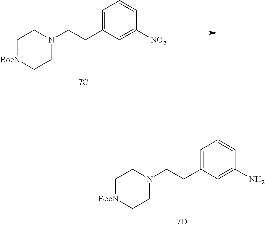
C1[BocN]CCN(CCC2=CC=CC(N)=C2)C1.C1[BocN]CCN(CCC2=CC=CC([NO2])=C2)C1
